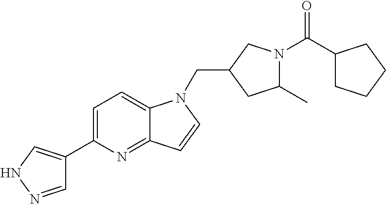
C1=NNC=C1C1=CC=C2C(=N1)C=CN2CC1CC(C)N(C(C2CCCC2)=O)C1
